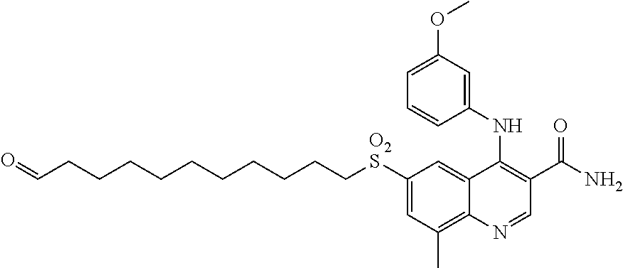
C(CCCCC[O2S]C1=CC(C)=C2C(=C1)C(NC1=CC(OC)=CC=C1)=C(C(N)=O)C=N2)CCCCC=O
